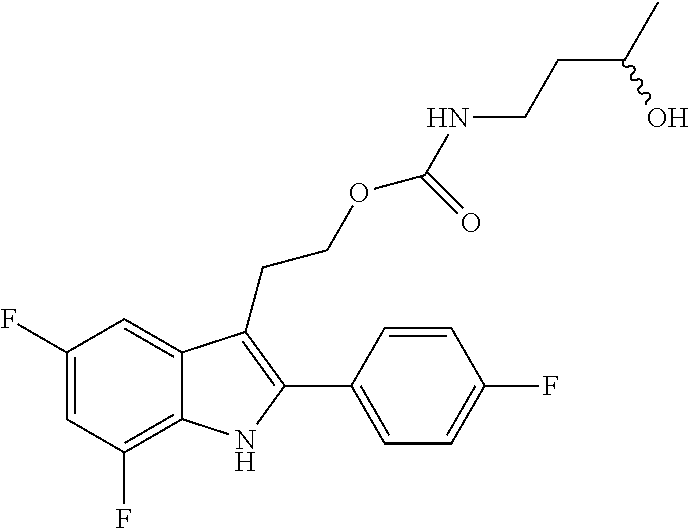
C1(F)=C2C(=CC(F)=C1)C(CCOC(=O)NCCC(C)O)=C(C1=CC=C(F)C=C1)N2
